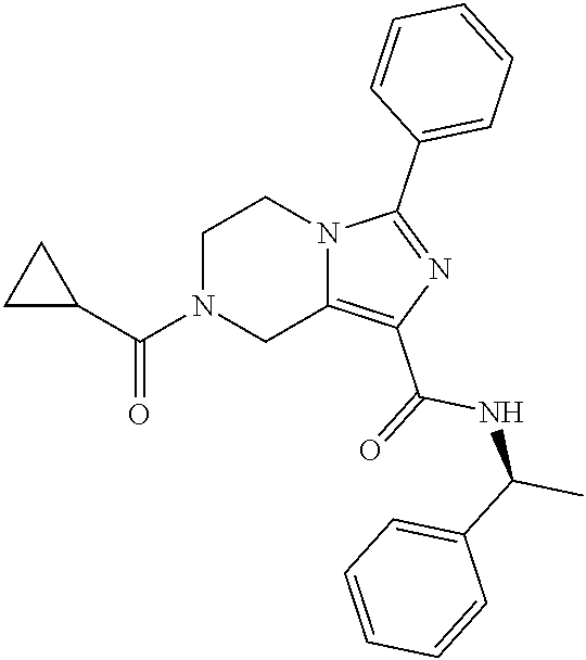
C1N(C(C2CC2)=O)CC2=C(C(=O)NC(C3=CC=CC=C3)C)N=C(C3=CC=CC=C3)N2C1
